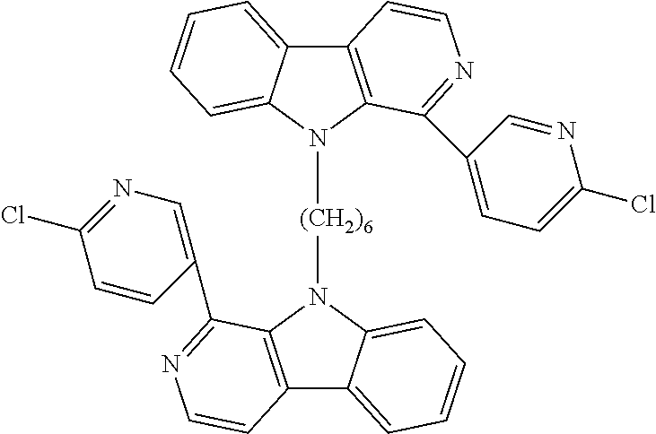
C12=C(N([(CH2)6]N3C4=C(C5=CC=CC=C35)C=CN=C4C3=CN=C(Cl)C=C3)C3=CC=CC=C13)C(C1=CC=C(Cl)N=C1)=NC=C2
